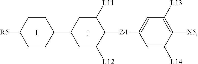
I.[R5]C1CCC(C2CC([L12])C([Z4]C3=CC([L13])=C([X5])C([L14])=C3)C([L11])C2)CC1
